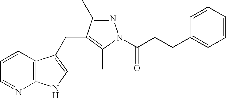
C1=CC2=C(N=C1)NC=C2CC1=C(C)N(C(=O)CCC2=CC=CC=C2)N=C1C
